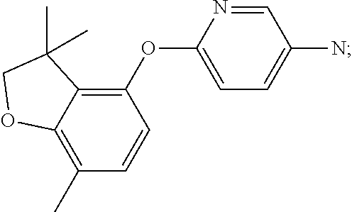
C1(OC2=CC=C(N)C=N2)=C2C(=C(C)C=C1)OCC2(C)C
